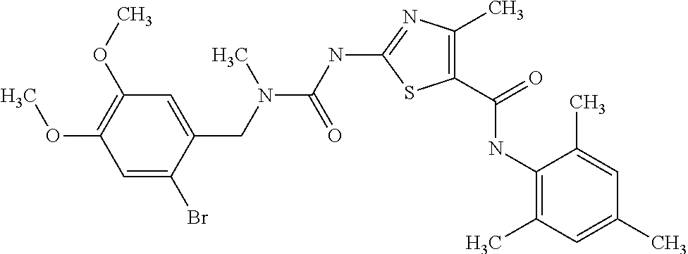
C1(C(=O)NC2=C(C)C=C(C)C=C2C)=C(C)N=C(NC(N(CC2=CC(OC)=C(OC)C=C2Br)C)=O)S1
